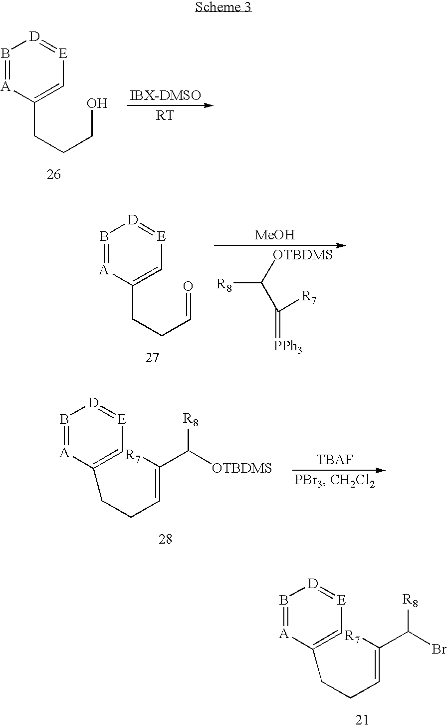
B1=[A]C(CCC=O)=C[E]=[D]1.[R8]C([OTBDMS])C([R7])=[PPh3].[MeOH].B1=[A]C(CCC=C(C([OTBDMS])[R8])[R7])=C[E]=[D]1.B1=[A]C(CCC=C(C(Br)[R8])[R7])=C[E]=[D]1.B1=[A]C(CCCO)=C[E]=[D]1
